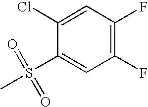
FC1=C(F)C=C(S(C)(=O)=O)C(Cl)=C1
